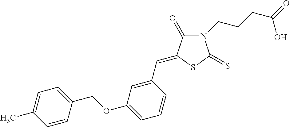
N1(CCCC(=O)O)C(=O)C(=CC2=CC(OCC3=CC=C(C)C=C3)=CC=C2)SC1=S
